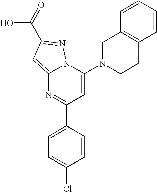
C1(C2=CC=C(Cl)C=C2)=NC2=CC(C(O)=O)=NN2C(N2CCC3=C(C2)C=CC=C3)=C1
